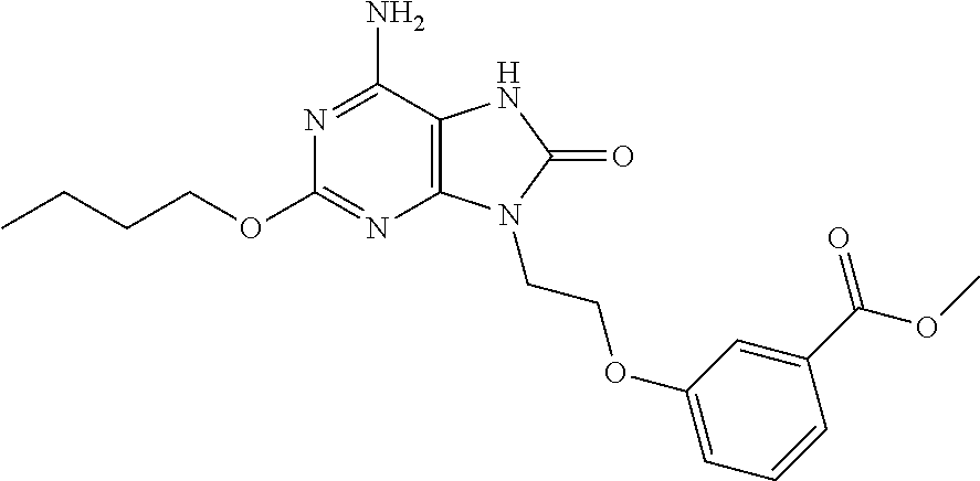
C1(OCCCC)=NC2=C(C(N)=N1)NC(=O)N2CCOC1=CC=CC(C(=O)OC)=C1
